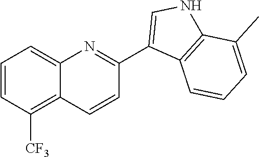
C1=CC([CF3])=C2C(=C1)N=C(C1=CNC3=C1C=CC=C3C)C=C2
